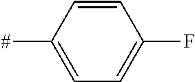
C1([#])=CC=C(F)C=C1
